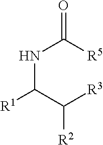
N(C(C([R3])[R2])[R1])C([R5])=O
